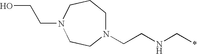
N1(CCNC*)CCCN(CCO)CC1
